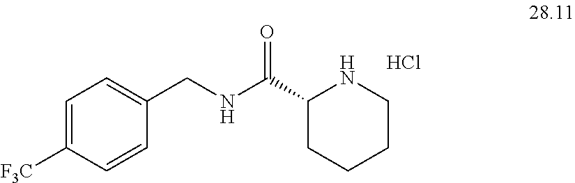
C1=C([F3C])C=CC(CNC(C2CCCCN2)=O)=C1.Cl
